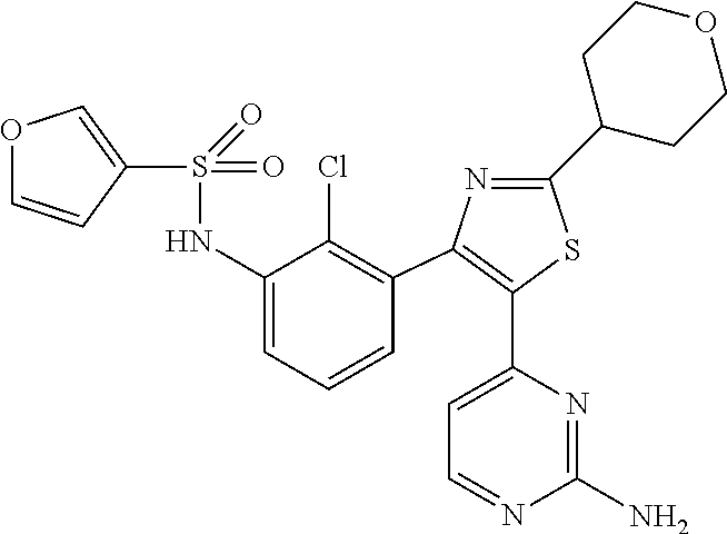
S(=O)(=O)(NC1=CC=CC(C2=C(C3=CC=NC(N)=N3)SC(C3CCOCC3)=N2)=C1Cl)C1=COC=C1
